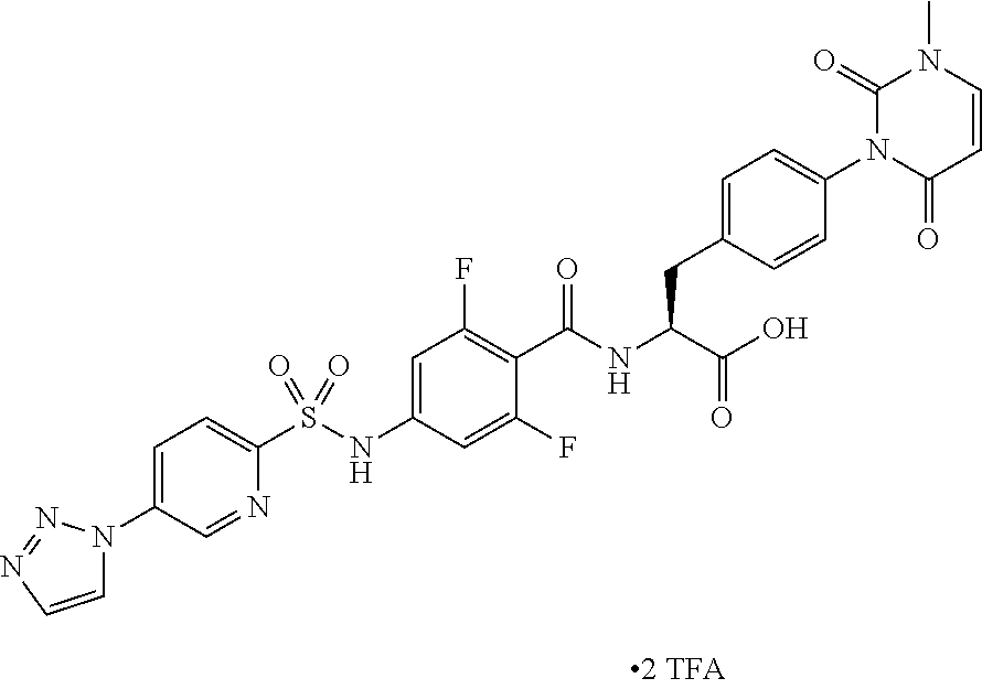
C1=CC(=O)N(C2=CC=C(CC(C(=O)O)NC(=O)C3=C(F)C=C(NS(C4=CC=C(N5C=CN=N5)C=N4)(=O)=O)C=C3F)C=C2)C(=O)N1C
